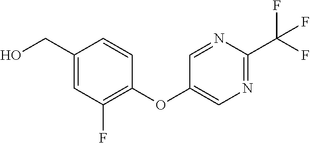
C1=NC(C(F)(F)F)=NC=C1OC1=C(F)C=C(CO)C=C1
